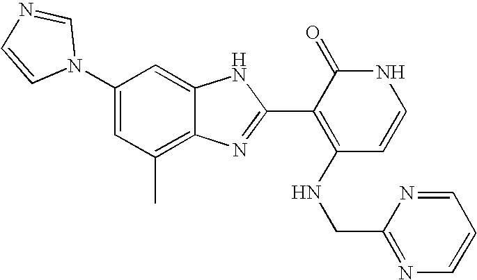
C1(C)=C2C(=CC(N3C=NC=C3)=C1)NC(C1=C(NCC3=NC=CC=N3)C=CNC1=O)=N2
